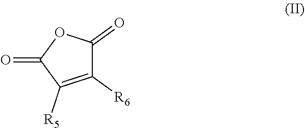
O=C1C([R5])=C([R6])C(=O)O1
